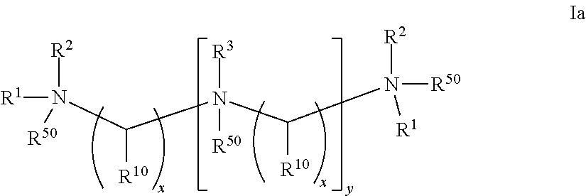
[R3]N(C(N([R50])([R2])[R1])[R10])(C(N([R50])([R1])[R2])[R10])[R50]
